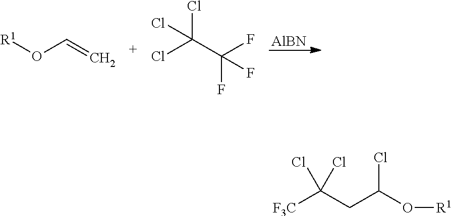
O(C=C)[R1].ClC(C(F)(F)F)(Cl)Cl.[AlBN].[F3C]C(CC(O[R1])Cl)(Cl)Cl
